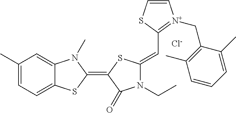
C1(C)=CC=C2C(=C1)N(C)C(=C1C(=O)N(CC)C(=CC3=[N+](CC4=C(C)C=CC=C4C)C=CS3)S1)S2.[Cl-]
